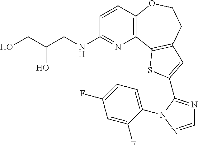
C1=CC2=C(N=C1NCC(O)CO)C1=C(CCO2)C=C(C2=NC=NN2C2=CC=C(F)C=C2F)S1
